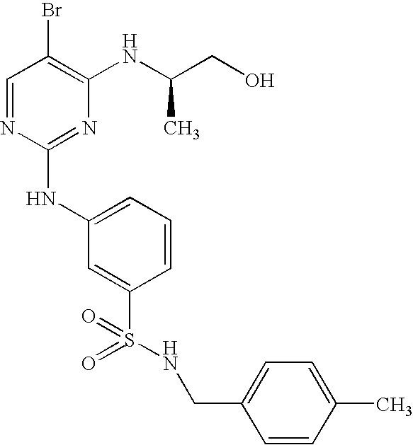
C1=NC(NC2=CC=CC(S(=O)(=O)NCC3=CC=C(C)C=C3)=C2)=NC(NC(CO)C)=C1Br
